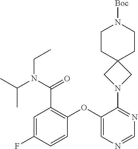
C1(OC2=C(C(=O)N(C(C)C)CC)C=C(F)C=C2)=CN=CN=C1N1CC2(C1)CCN([Boc])CC2
